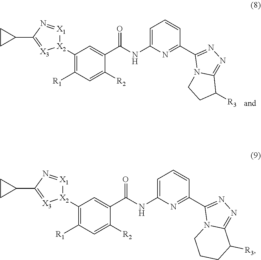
C1(C2=[X3][X2](C3=C([R1])C=C([R2])C(C(NC4=CC=CC(C5=NN=C6N5CCC6[R3])=N4)=O)=C3)[X1]=N2)CC1.C1(C2=[X3][X2](C3=C([R1])C=C([R2])C(C(NC4=CC=CC(C5=NN=C6N5CCCC6[R3])=N4)=O)=C3)[X1]=N2)CC1
